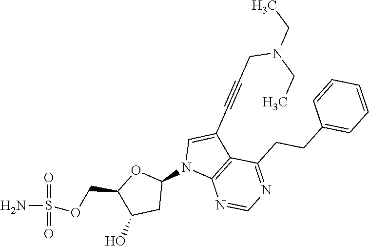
C1(N2C3=C(C(C#CCN(CC)CC)=C2)C(CCC2=CC=CC=C2)=NC=N3)OC(COS(N)(=O)=O)C(O)C1
